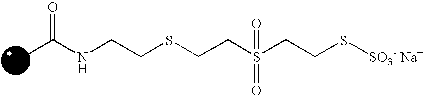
O=C(NCCSCCS(CCS[SO3- Na+])(=O)=O)C
